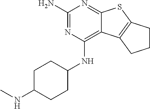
C1(N)=NC(NC2CCC(NC)CC2)=C2C(=N1)SC1=C2CCC1
